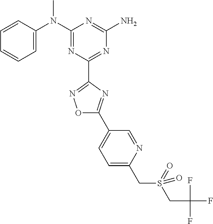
C1=CC(N(C2=NC(C3=NOC(C4=CC=C(CS(CC(F)(F)F)(=O)=O)N=C4)=N3)=NC(N)=N2)C)=CC=C1
